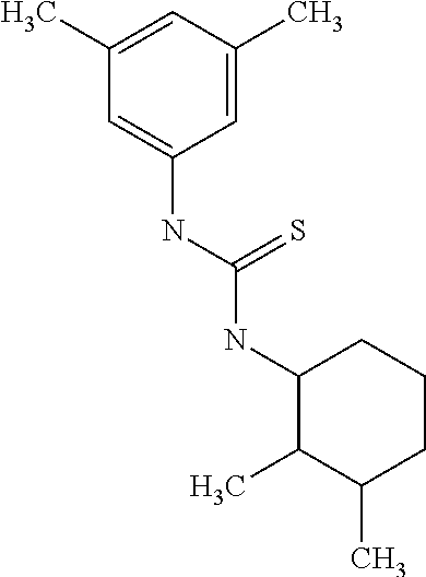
C1(C)=CC(C)=CC(NC(NC2C(C)C(C)CCC2)=S)=C1
